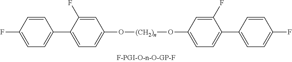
C1=C(C2=CC=C(F)C=C2)C(F)=CC(O[(CH2)n]OC2=CC=C(C3=CC=C(F)C=C3)C(F)=C2)=C1
